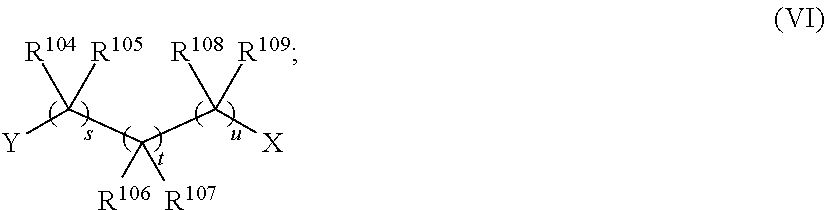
[Y]C(C(C([X])([R108])[R109])([R106])[R107])([R104])[R105]
